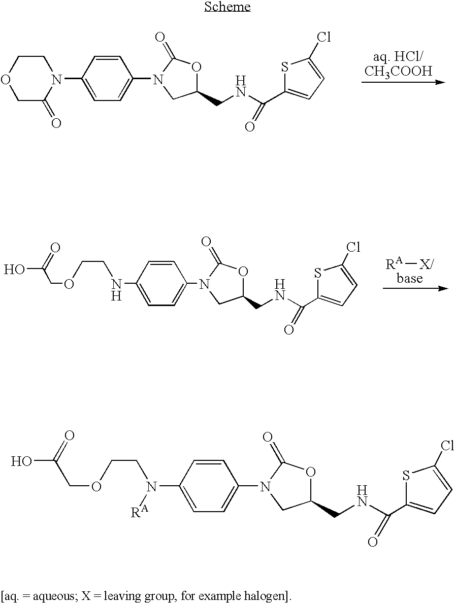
C1COCC(=O)N1C1=CC=C(N2CC(CNC(=O)C3=CC=C(Cl)S3)OC2=O)C=C1.[aq. HCl/CH3COOH].C(COCC(O)=O)NC1=CC=C(N2CC(CNC(=O)C3=CC=C(Cl)S3)OC2=O)C=C1.[RA][X/].C(COCC(O)=O)N(C1=CC=C(N2CC(CNC(=O)C3=CC=C(Cl)S3)OC2=O)C=C1)[RA]
